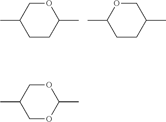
O1CC(C)CCC1C.C1OC(C)CCC1C.O1CC(C)COC1C
